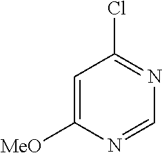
C1=C([MeO])N=CN=C1Cl
